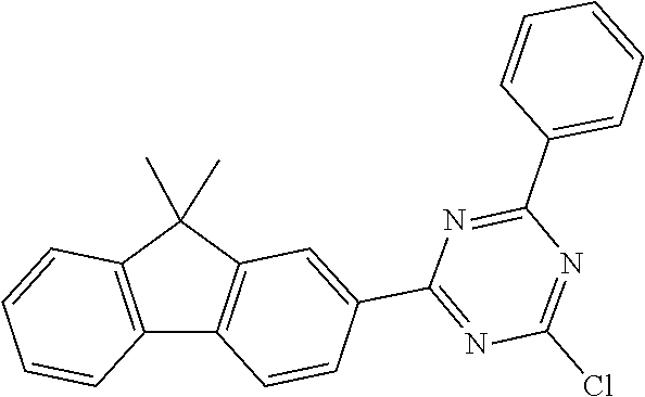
C1=CC=C(C2=NC(C3=CC4=C(C5=C(C=CC=C5)C4(C)C)C=C3)=NC(Cl)=N2)C=C1
